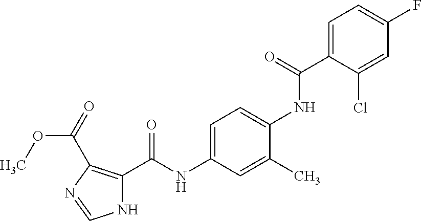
C1=C(C(=O)NC2=CC=C(NC(=O)C3=C(C(=O)OC)N=CN3)C=C2C)C(Cl)=CC(F)=C1
